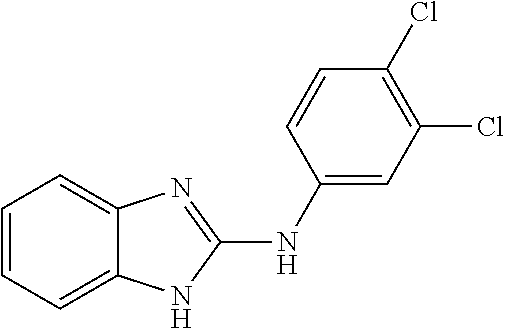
C1=CC=C2C(=C1)N=C(NC1=CC(Cl)=C(Cl)C=C1)N2
